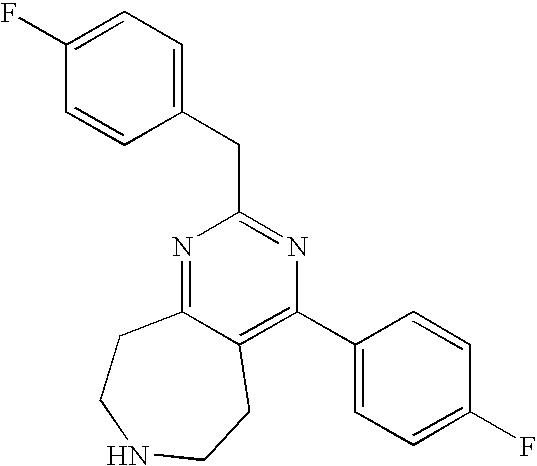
N1=C2C(=C(C3=CC=C(F)C=C3)N=C1CC1=CC=C(F)C=C1)CCNCC2
